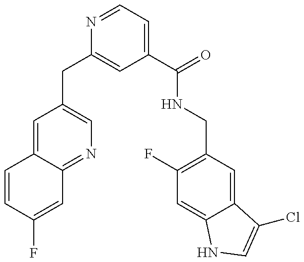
C1=CC(F)=CC2=NC=C(CC3=CC(C(=O)NCC4=C(F)C=C5C(=C4)C(Cl)=CN5)=CC=N3)C=C12
